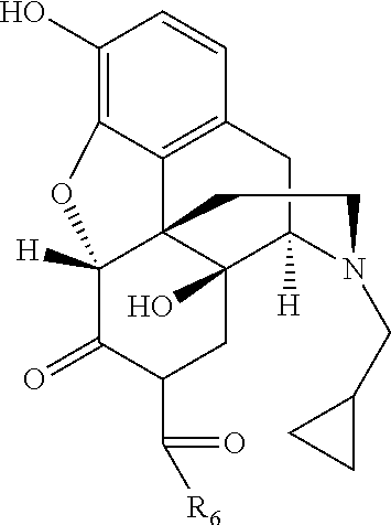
C1(O)=C2C3=C(C=C1)CC1([H])C4(O)C3(C([H])(C(=O)C(C([R6])=O)C4)O2)CCN1CC1CC1
